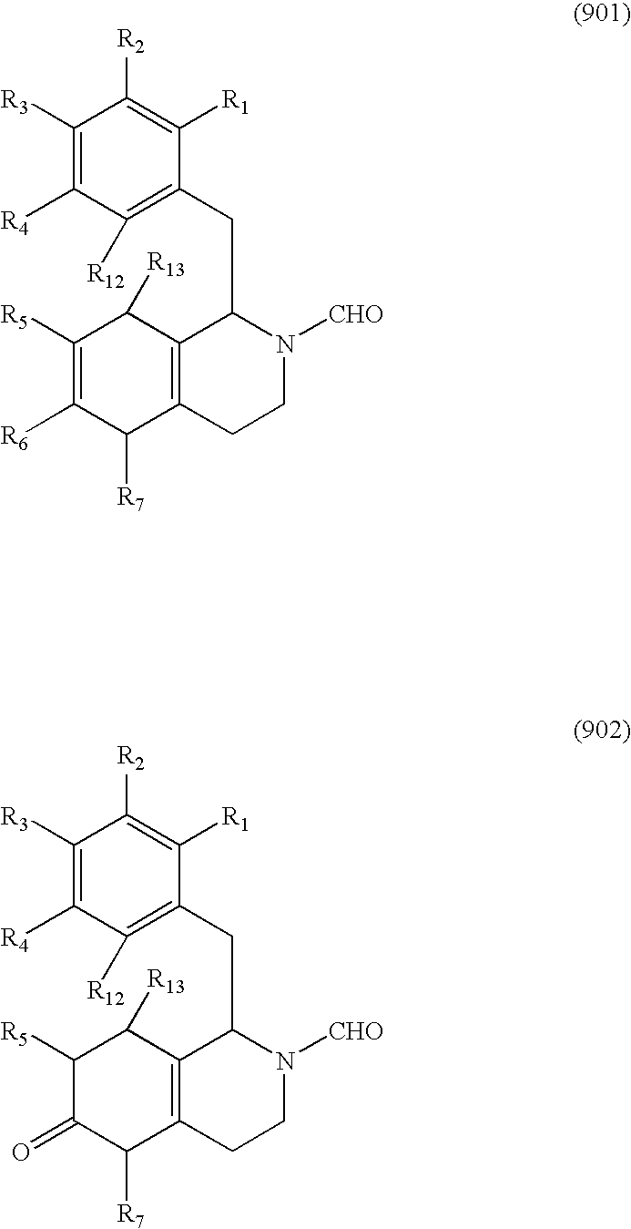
C1([R3])=C([R4])C([R12])=C(CC2C3=C(CCN2[CHO])C([R7])C([R6])=C([R5])C3[R13])C([R1])=C1[R2].C1([R3])=C([R4])C([R12])=C(CC2C3=C(CCN2[CHO])C([R7])C(=O)C([R5])C3[R13])C([R1])=C1[R2]
